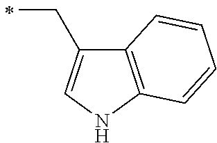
C(C)C1=CNC2=C1C=CC=C2
